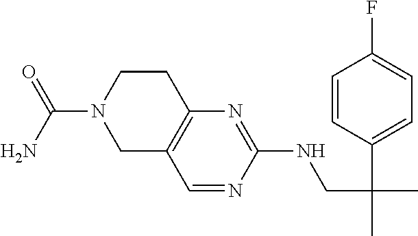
C1=NC(NCC(C)(C2=CC=C(F)C=C2)C)=NC2=C1CN(C(N)=O)CC2
